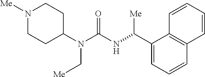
N1([Me])CCC(N(C(=O)NC(C2=CC=CC3=C2C=CC=C3)[Me])C[Me])CC1
